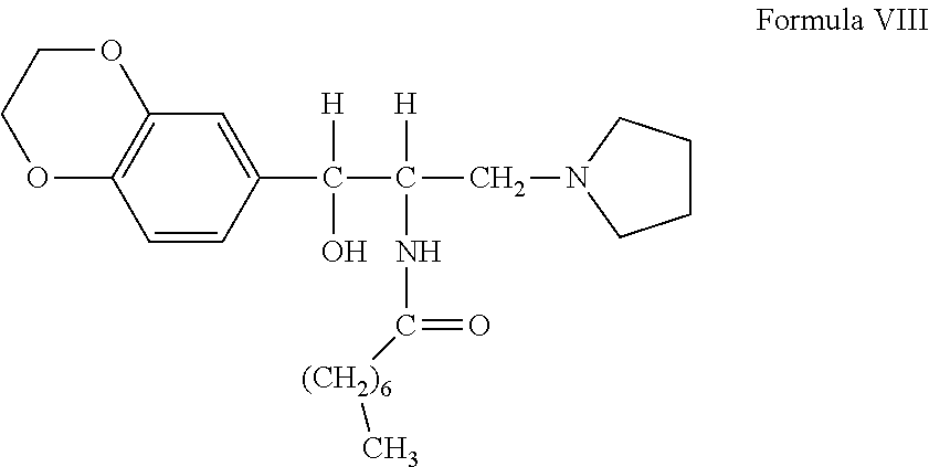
O1C2=C(OCC1)C=C(C([H])(O)C([H])(NC(=O)[(CH2)6]C)CN1CCCC1)C=C2
